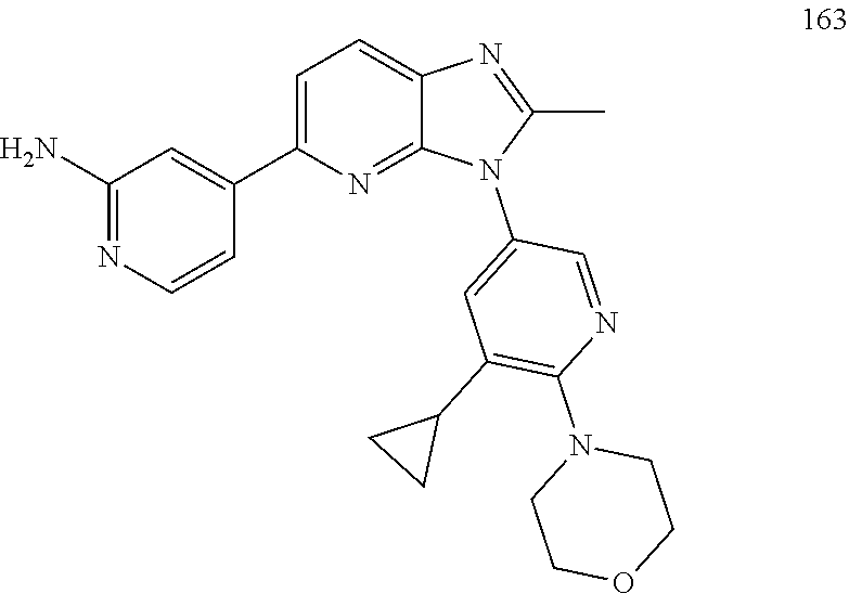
C1COCCN1C1=C(C2CC2)C=C(N2C(C)=NC3=CC=C(C4=CC(N)=NC=C4)N=C23)C=N1
